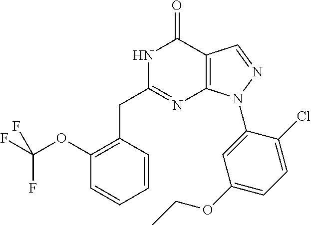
N1C(CC2=C(OC(F)(F)F)C=CC=C2)=NC2=C(C1=O)C=NN2C1=CC(OCC)=CC=C1Cl
